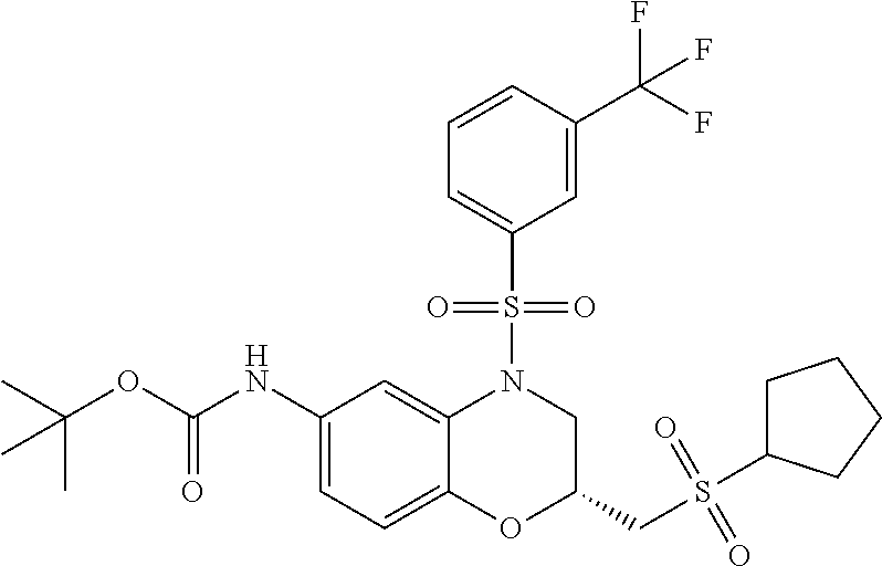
C1(NC(OC(C)(C)C)=O)=CC=C2C(=C1)N(S(C1=CC=CC(C(F)(F)F)=C1)(=O)=O)CC(CS(=O)(=O)C1CCCC1)O2
